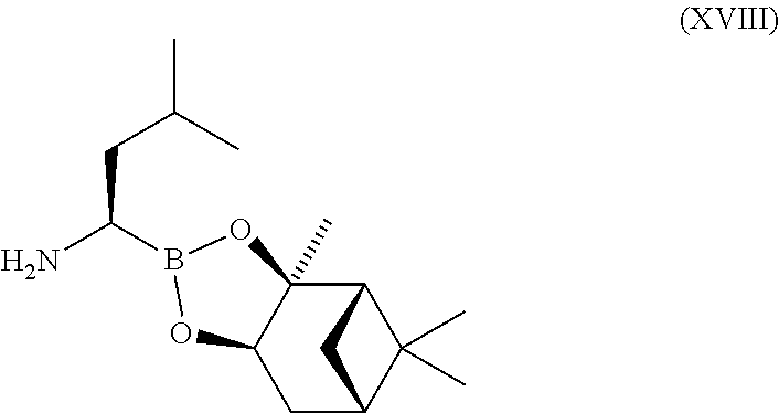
C1(C)(C)C2C3(C)C(CC1C2)OB(C(CC(C)C)N)O3
